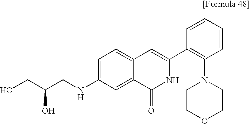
C1OCCN(C2=C(C3=CC4=CC=C(NCC(CO)O)C=C4C(=O)N3)C=CC=C2)C1
